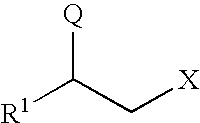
[R1]C(C[X])[Q]
